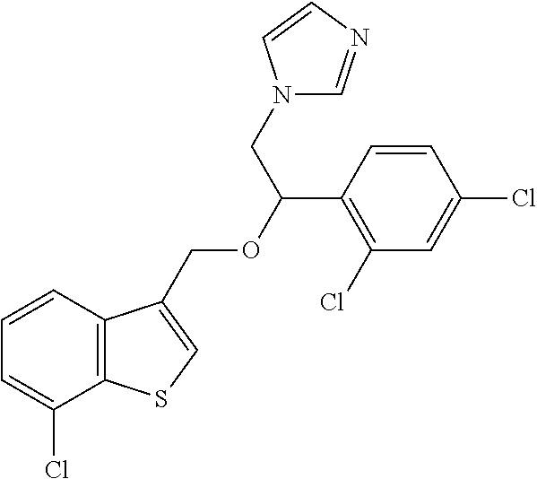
C12=C(C=CC=C1Cl)C(COC(C1=C(Cl)C=C(Cl)C=C1)CN1C=NC=C1)=CS2
